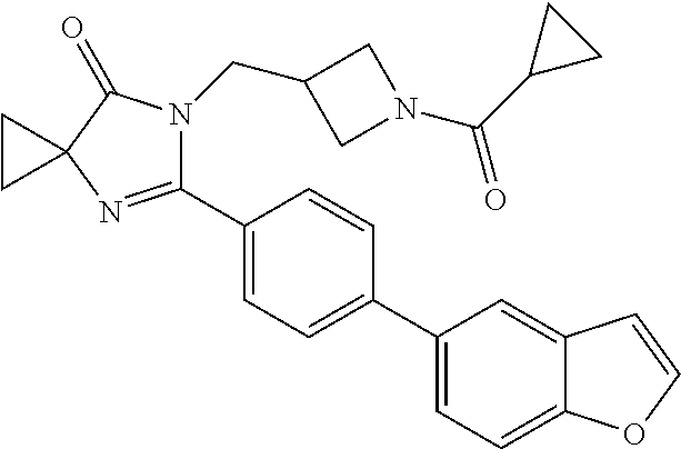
C1(C2=CC=C(C3=CC=C4C(=C3)C=CO4)C=C2)=NC2(C(=O)N1CC1CN(C(=O)C3CC3)C1)CC2
